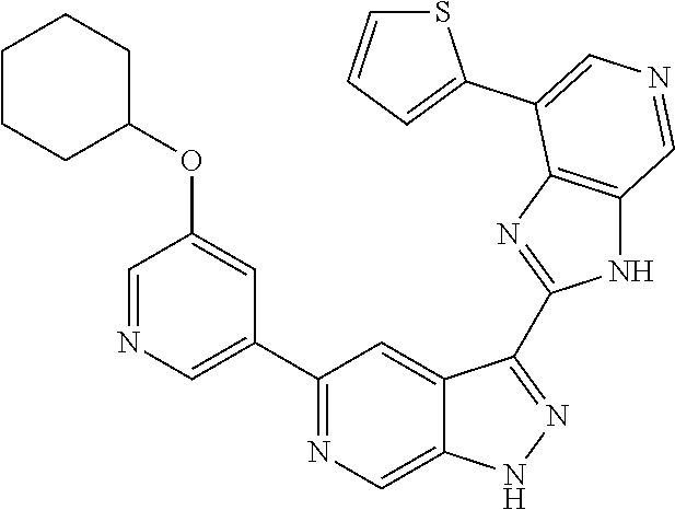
C1(C2=CN=CC(OC3CCCCC3)=C2)=NC=C2C(=C1)C(C1=NC3=C(N1)C=NC=C3C1=CC=CS1)=NN2
